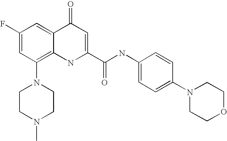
C1(N2CCN(C)CC2)=C2C(=CC(F)=C1)C(=O)C=C(C(NC1=CC=C(N3CCOCC3)C=C1)=O)N2
